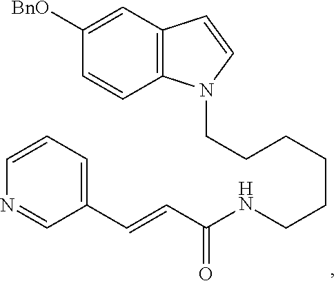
C12=C(C=C([BnO])C=C1)C=CN2CCCCCCNC(C=CC1=CC=CN=C1)=O
